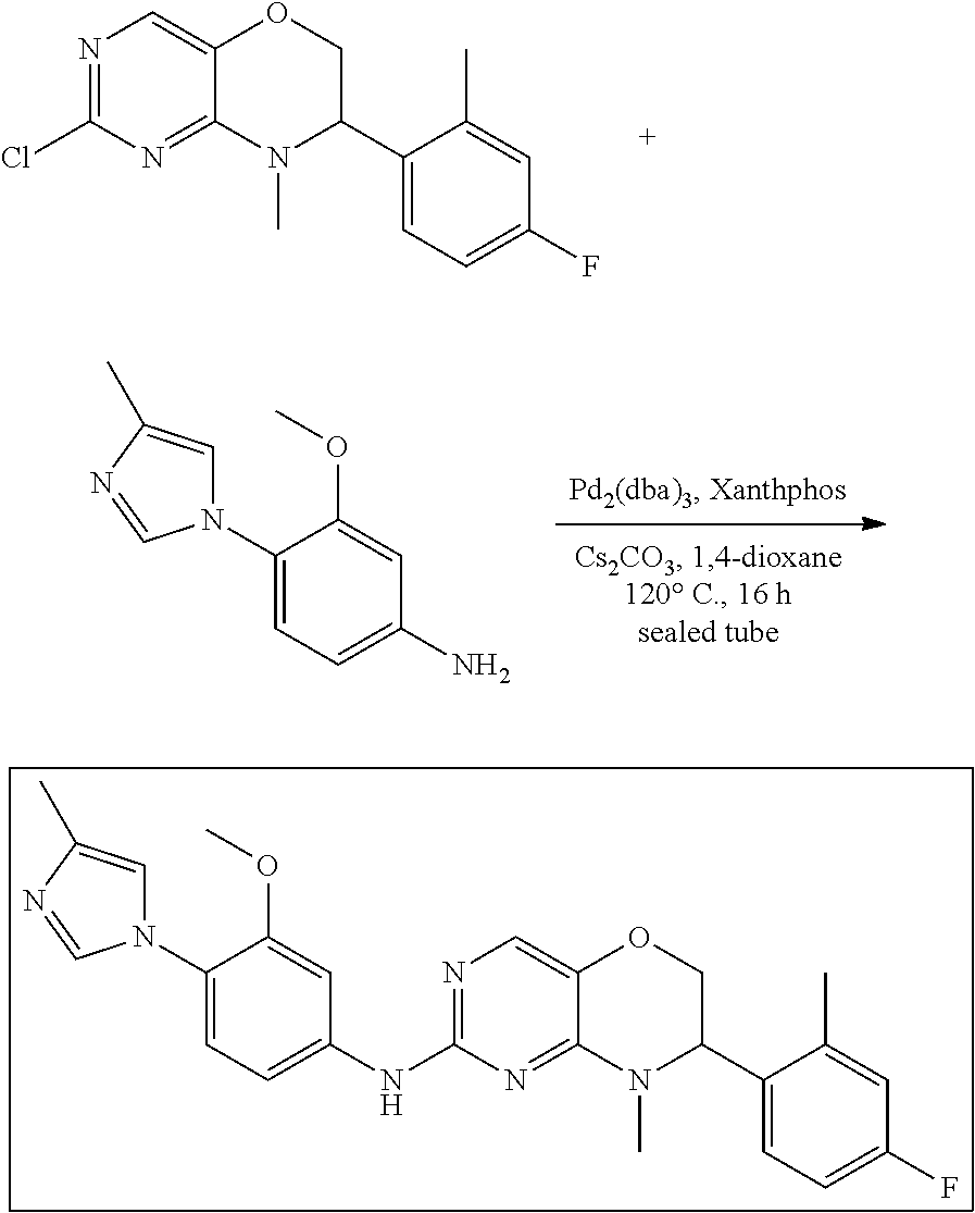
N1=C(Cl)N=C2C(=C1)OCC(C1=CC=C(F)C=C1C)N2C.N1=C(NC2=CC=C(N3C=C(C)N=C3)C(OC)=C2)N=C2C(=C1)OCC(C1=CC=C(F)C=C1C)N2C.NC1=CC=C(N2C=C(C)N=C2)C(OC)=C1
